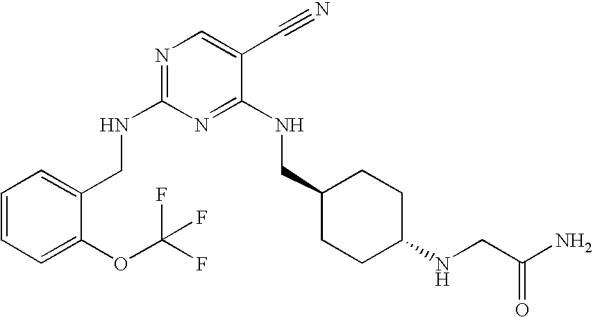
C1(CNC2=NC=C(C#N)C(NCC3CCC(NCC(N)=O)CC3)=N2)=CC=CC=C1OC(F)(F)F
